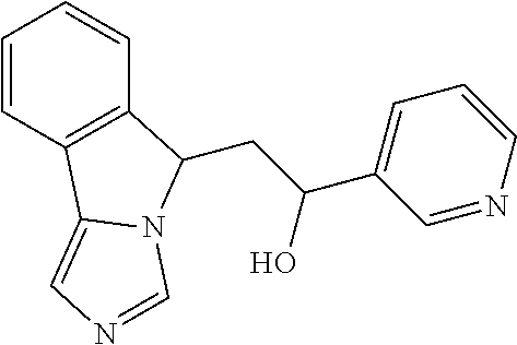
C(C(O)C1=CC=CN=C1)C1C2=C(C=CC=C2)C2=CN=CN21
